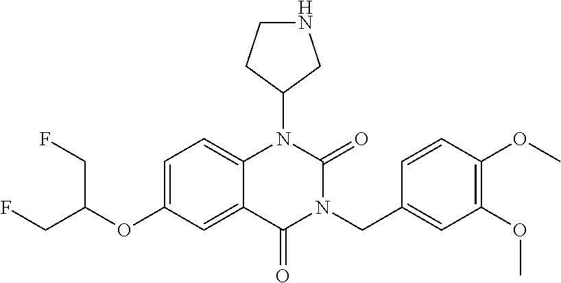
C1=C(OC(CF)CF)C=C2C(=C1)N(C1CNCC1)C(=O)N(CC1=CC(OC)=C(OC)C=C1)C2=O
